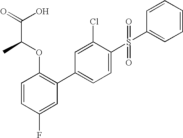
C1=CC(F)=CC(C2=CC=C(S(=O)(=O)C3=CC=CC=C3)C(Cl)=C2)=C1OC(C(=O)O)C
